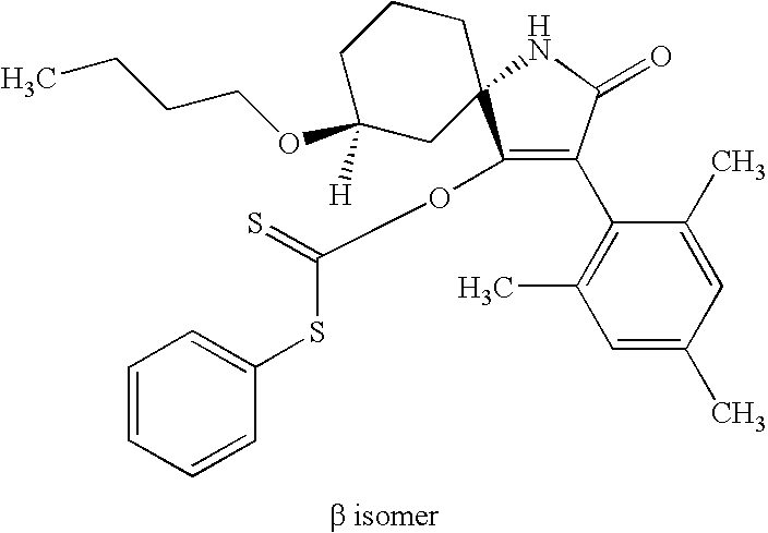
C1(OC(=S)SC2=CC=CC=C2)=C(C2=C(C)C=C(C)C=C2C)C(=O)NC12CCCC(OCCCC)([H])C2
